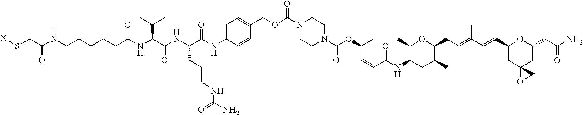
C1=CC(NC(C(CCCNC(N)=O)NC(C(NC(CCCCCNC(=O)CS[X])=O)C(C)C)=O)=O)=CC=C1COC(N1CCN(C(OC(C=CC(NC2C(C)OC(CC=C(C)C=CC3CC4(CC(CC(N)=O)O3)OC4)C(C)C2)=O)C)=O)CC1)=O
